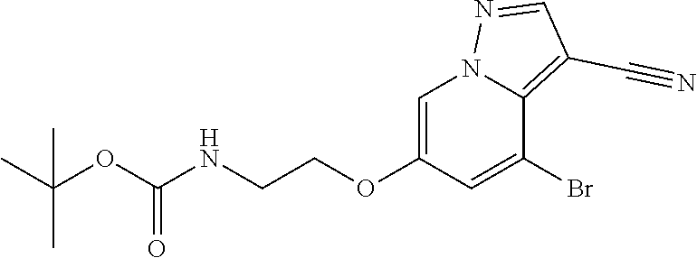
C1=C(OCCNC(OC(C)(C)C)=O)C=C(Br)C2=C(C#N)C=NN12
